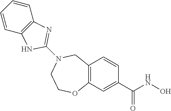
C12=C(C=C(C(NO)=O)C=C1)OCCN(C1=NC3=C(N1)C=CC=C3)C2
